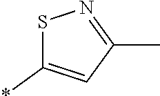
S1C(*)=CC(C)=N1
